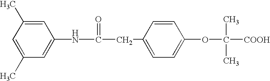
C1=C(NC(CC2=CC=C(OC(C)(C)[COOH])C=C2)=O)C=C(C)C=C1C
